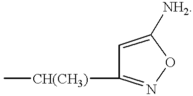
[CH(CH3)](C1=NOC([NH2])=C1)C
